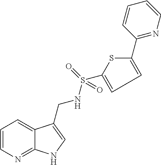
C1=CN=C2C(=C1)C(CNS(=O)(C1=CC=C(C3=NC=CC=C3)S1)=O)=CN2
